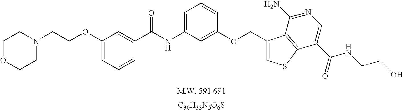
[C30H33N5O6S].C1(NC(C2=CC(OCCN3CCOCC3)=CC=C2)=O)=CC=CC(OCC2=CSC3=C2C(N)=NC=C3C(=O)NCCO)=C1
